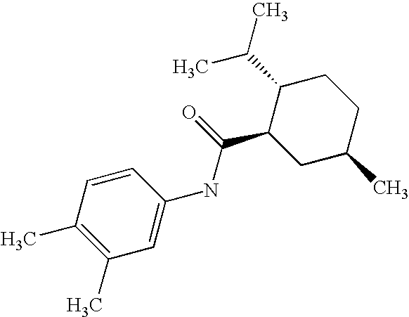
C1(NC(C2CC(C)CCC2C(C)C)=O)=CC(C)=C(C)C=C1
